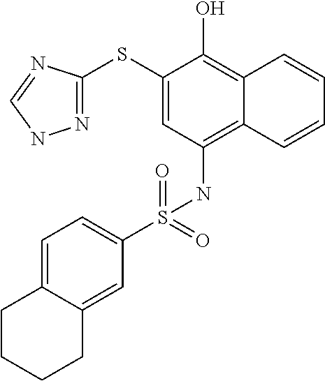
N1=C(SC2=CC(NS(C3=CC=C4C(=C3)CCCC4)(=O)=O)=C3C(=C2O)C=CC=C3)N=CN1
